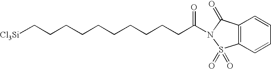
C(CCCCCCCCCC(=O)N1S(=O)(=O)C2=C(C1=O)C=CC=C2)[Cl3Si]
